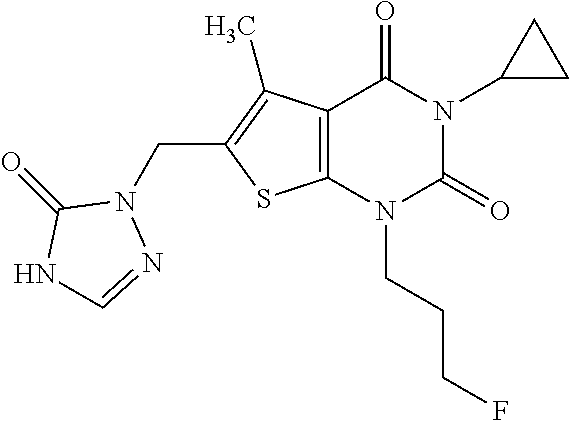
C12=C(N(CCCF)C(=O)N(C3CC3)C1=O)SC(CN1C(=O)NC=N1)=C2C
